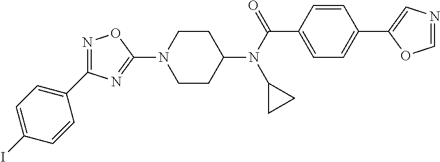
C1CC(N(C(C2=CC=C(C3=CN=CO3)C=C2)=O)C2CC2)CCN1C1=NC(C2=CC=C(I)C=C2)=NO1
